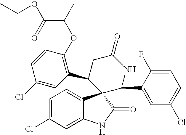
C1=C(Cl)C=C2C(=C1)C1(C(=O)N2)C(C2=C(OC(C(OCC)=O)(C)C)C=CC(Cl)=C2)CC(=O)NC1C1=CC(Cl)=CC=C1F
